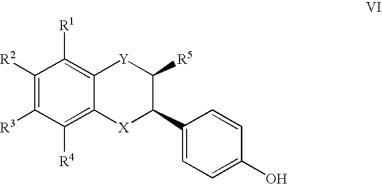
C1([R2])=C([R3])C([R4])=C2C(=C1[R1])[Y]C([R5])C(C1=CC=C(O)C=C1)[X]2
